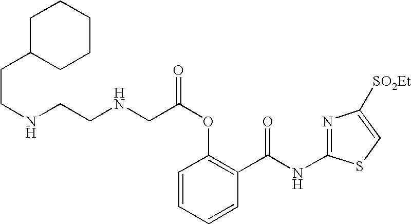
C1=CC=CC(C(NC2=NC([SO2Et])=CS2)=O)=C1OC(=O)CNCCNCCC1CCCCC1
